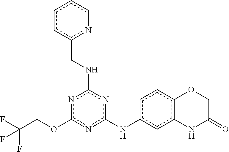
FC(COc1nc(Nc2ccc3c(c2)NC(=O)CO3)nc(NCc2ccccn2)n1)(F)F
